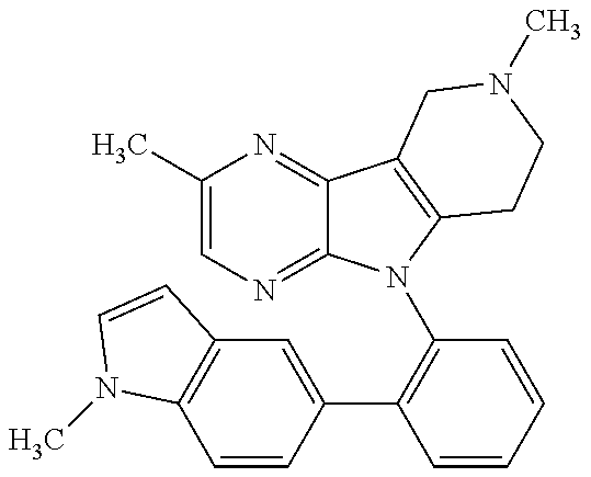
C1(C)=CN=C2C(=N1)C1=C(N2C2=C(C3=CC4=C(C=C3)N(C)C=C4)C=CC=C2)CCN(C)C1
